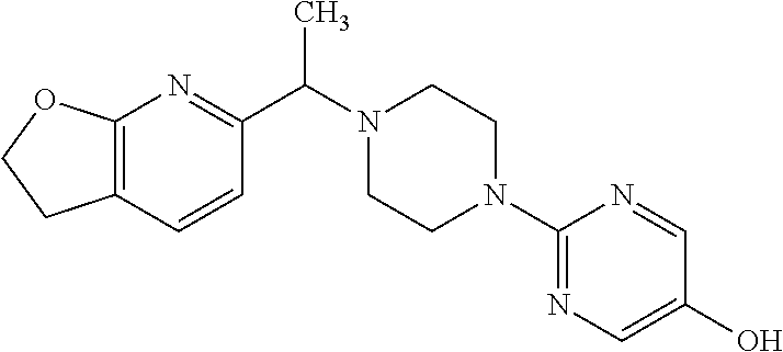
C12=C(N=C(C(C)N3CCN(C4=NC=C(O)C=N4)CC3)C=C1)OCC2
